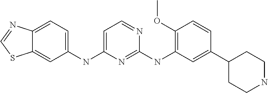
C12=CC(NC3=CC=NC(NC4=C(OC)C=CC(C5CCNCC5)=C4)=N3)=CC=C1N=CS2
